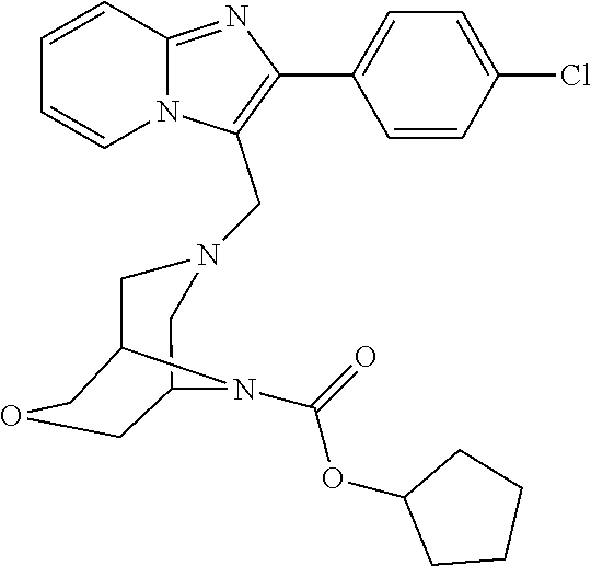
C1=CC=CN2C1=NC(C1=CC=C(Cl)C=C1)=C2CN1CC2COCC(C1)N2C(=O)OC1CCCC1
